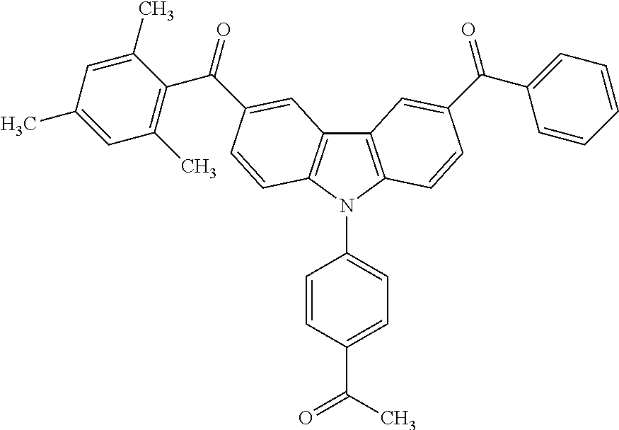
C12=C(N(C3=CC=C(C(C)=O)C=C3)C3=C1C=C(C(C1=C(C)C=C(C)C=C1C)=O)C=C3)C=CC(C(C1=CC=CC=C1)=O)=C2
